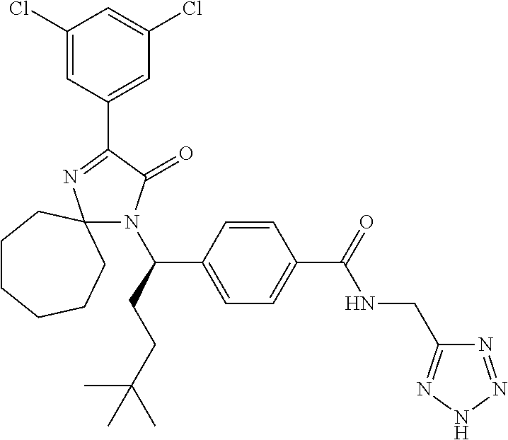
N1(C(CCC(C)(C)C)C2=CC=C(C(=O)NCC3=NNN=N3)C=C2)C(=O)C(C2=CC(Cl)=CC(Cl)=C2)=NC12CCCCCC2
